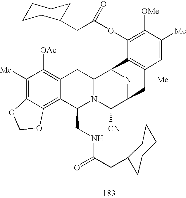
C1([Me])=C2C(=C3C(=C1[OAc])CC1N(C3CNC(=O)CC3CCCCC3)C([CN])C3N([Me])C1C1=C(C3)C=C([Me])C([OMe])=C1OC(CC1CCCCC1)=O)OCO2
